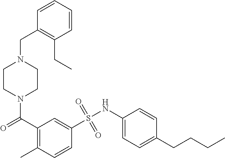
N1(C(C2=C(C)C=CC(S(NC3=CC=C(CCCC)C=C3)(=O)=O)=C2)=O)CCN(CC2=C(CC)C=CC=C2)CC1
